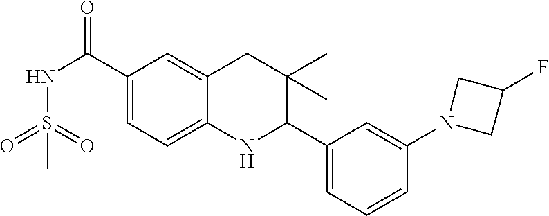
O=C(C1=CC=C2C(=C1)CC(C)(C)C(C1=CC=CC(N3CC(F)C3)=C1)N2)NS(=O)(=O)C
